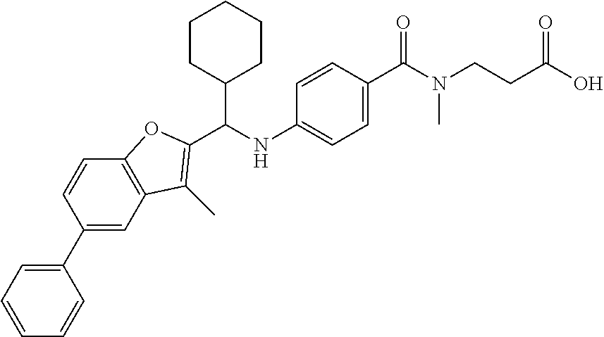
C1=C(NC(C2CCCCC2)C2=C(C)C3=C(C=CC(C4=CC=CC=C4)=C3)O2)C=CC(C(N(CCC(O)=O)C)=O)=C1
